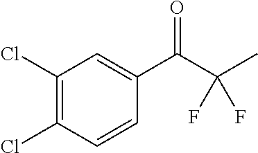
C1(Cl)=C(Cl)C=CC(C(C(C)(F)F)=O)=C1
